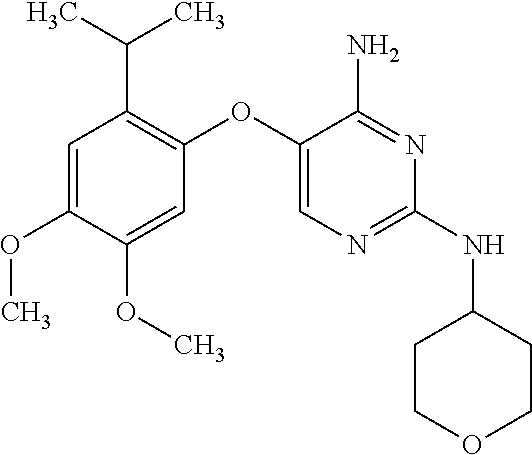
C1=C(OC)C(OC)=CC(OC2=CN=C(NC3CCOCC3)N=C2N)=C1C(C)C
